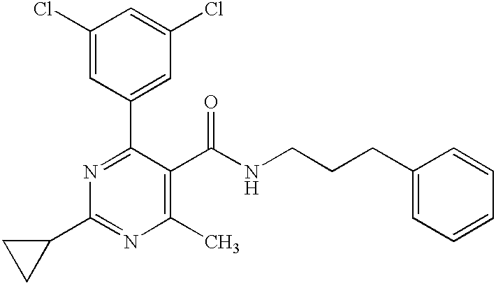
C1(Cl)=CC(C2=NC(C3CC3)=NC(C)=C2C(NCCCC2=CC=CC=C2)=O)=CC(Cl)=C1
